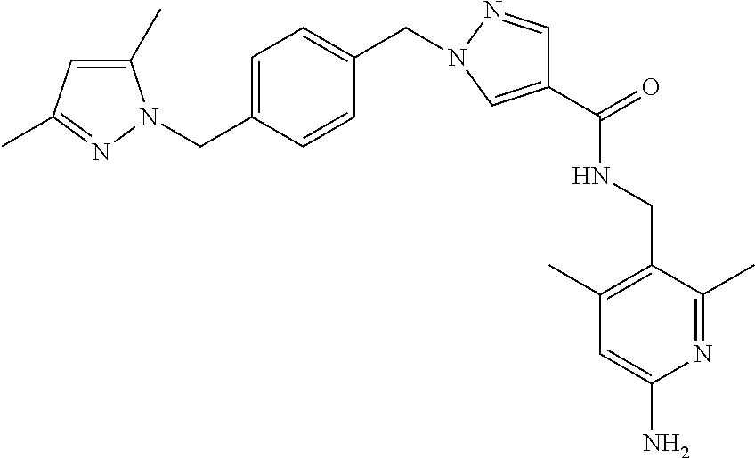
C1=C(CN2C(C)=CC(C)=N2)C=CC(CN2N=CC(C(=O)NCC3=C(C)C=C(N)N=C3C)=C2)=C1
